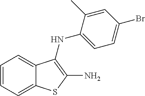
C1=C(Br)C=C(C)C(NC2=C(N)SC3=CC=CC=C32)=C1
